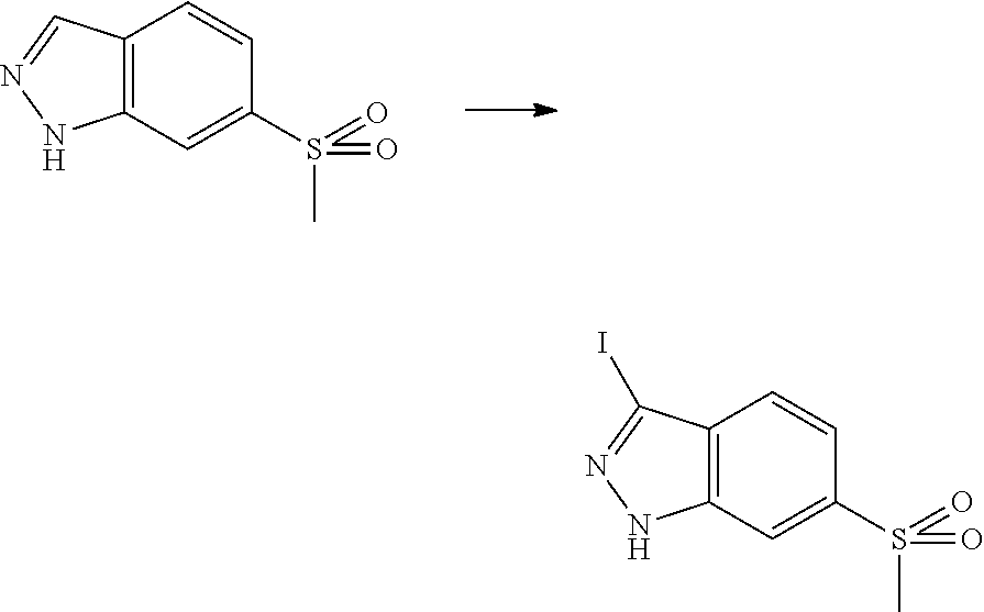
C12=C(C=C(S(=O)(C)=O)C=C1)NN=C2.C12=C(C=C(S(=O)(C)=O)C=C1)NN=C2I
